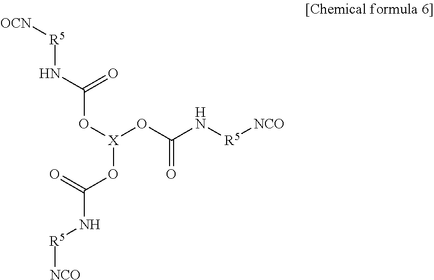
[OCN][R5]NC(O[X](OC(N[R5][NCO])=O)OC(N[R5][NCO])=O)=O
